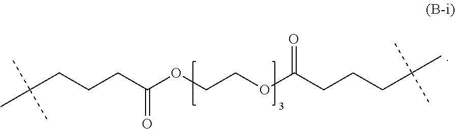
O=C(CCCC(C)(C)C)OCCOC(CCCC(C)(C)C)=O
